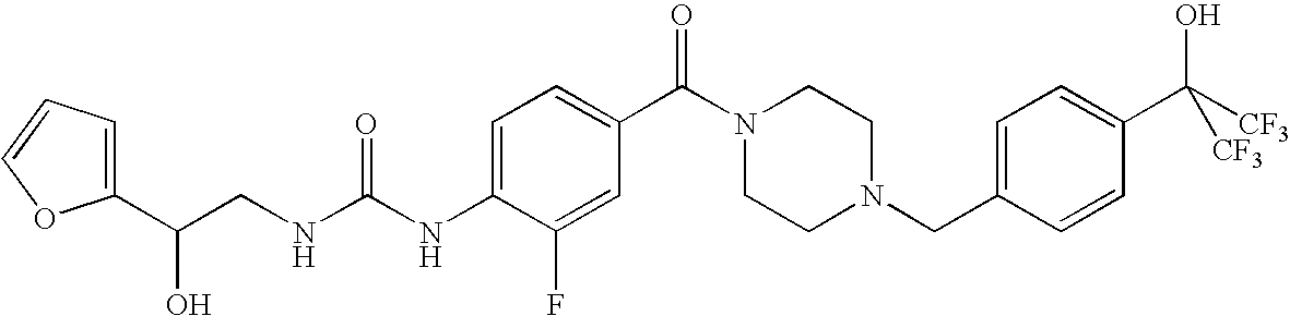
C1=C(NC(NCC(C2=CC=CO2)O)=O)C(F)=CC(C(N2CCN(CC3=CC=C(C([CF3])(O)[CF3])C=C3)CC2)=O)=C1
